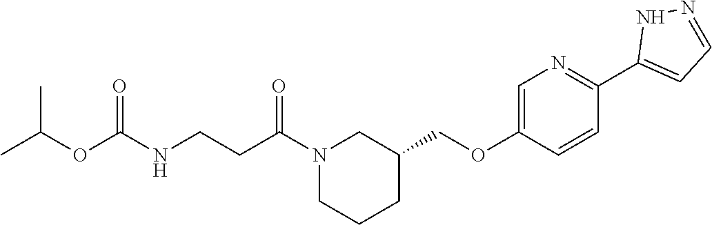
CC(OC(NCCC(N1CCCC(COC2=CN=C(C3=CC=NN3)C=C2)C1)=O)=O)C
